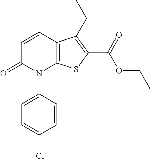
C1=CC2=C(N(C3=CC=C(Cl)C=C3)C1=O)SC(C(OCC)=O)=C2CC
